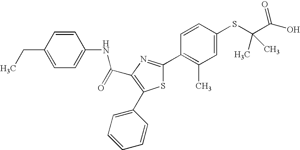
C(C1=C(C2=CC=CC=C2)SC(C2=C(C)C=C(SC(C(O)=O)(C)C)C=C2)=N1)(NC1=CC=C(CC)C=C1)=O
